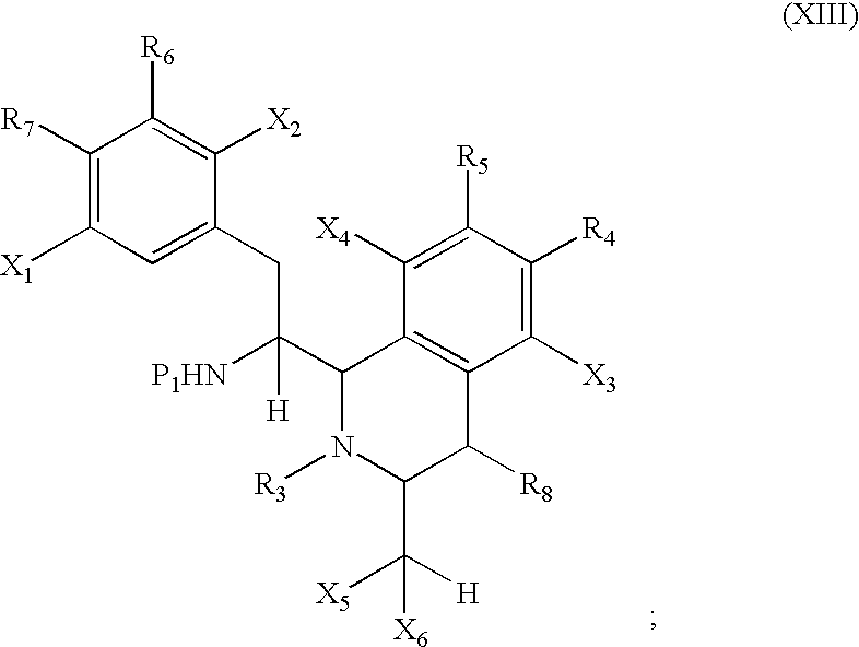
C1([R7])=C([X1])C=C(CC([P1HN])(C2N([R3])C(C([X5])([H])[X6])C([R8])C3=C2C([X4])=C([R5])C([R4])=C3[X3])[H])C([X2])=C1[R6]
